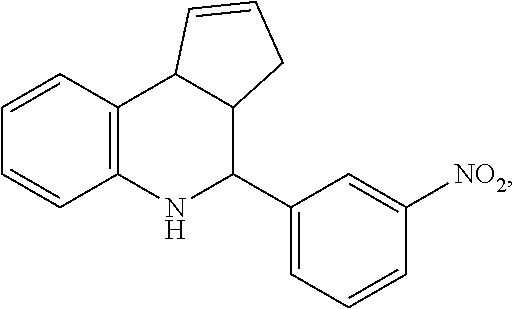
C1=CC2=C(C=C1)NC(C1=CC=CC([NO2])=C1)C1C2C=CC1
